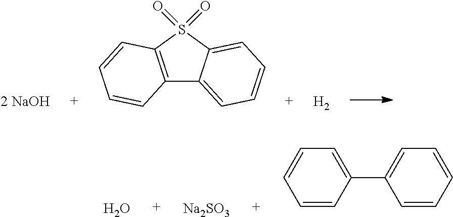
C12=C(S(=O)(=O)C3=CC=CC=C13)C=CC=C2.[H2].O.[Na2SO3].C1=CC(C2=CC=CC=C2)=CC=C1
